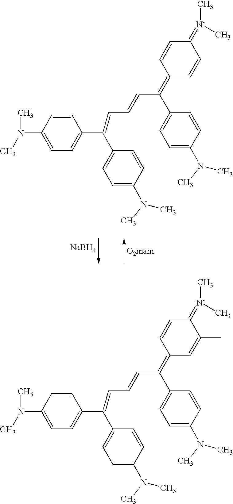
N(C1=CC=C(C(=CC=CC(=C2C=CC(=[N-](C)C)C=C2)C2=CC=C(N(C)C)C=C2)C2=CC=C(N(C)C)C=C2)C=C1)(C)C.[NaBH4].N(C1=CC=C(C(=CC=CC(=C2C=C(C)C(=[N-](C)C)C=C2)C2=CC=C(N(C)C)C=C2)C2=CC=C(N(C)C)C=C2)C=C1)(C)C
